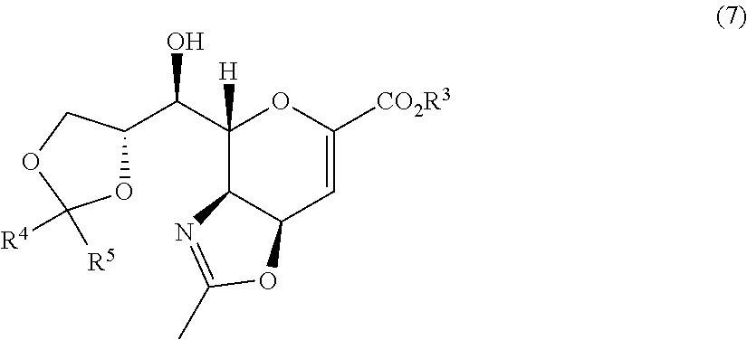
C1(C(O)C2OC([R4])([R5])OC2)([H])C2C(C=C([CO2R3])O1)OC(C)=N2
